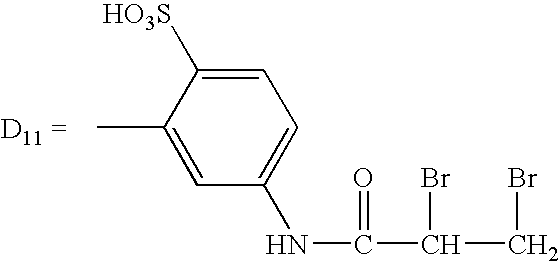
CC1=CC(NC(C(Br)CBr)=O)=CC=C1[SO3H]
